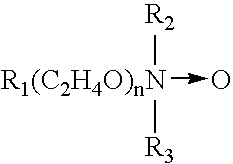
[R2][R1(C2H4O)nN]([R3])->O
